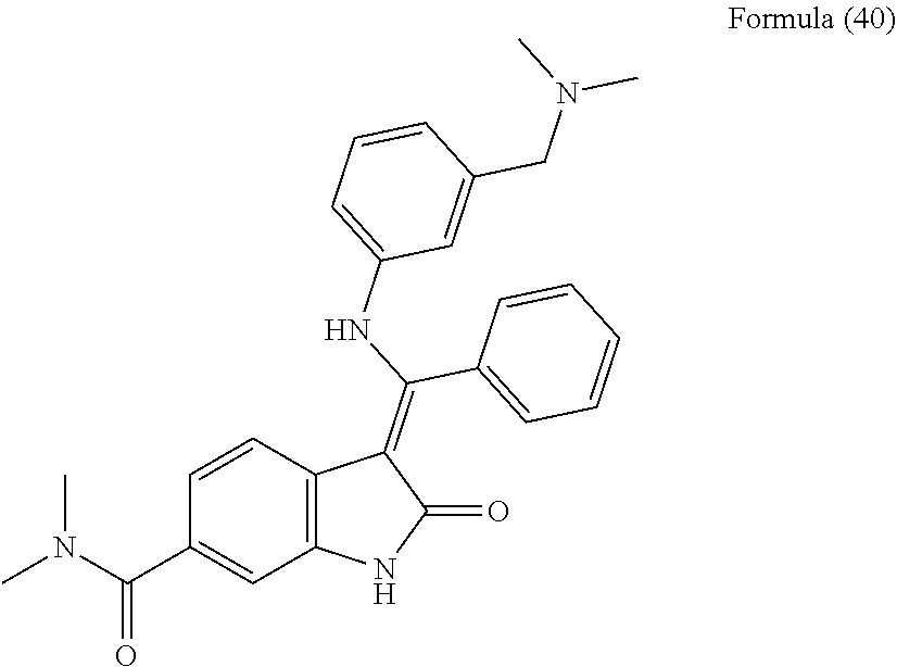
CN(C(C1=CC2=C(C=C1)C(=C(C1=CC=CC=C1)NC1=CC=CC(CN(C)C)=C1)C(=O)N2)=O)C
